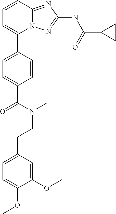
C1=CC2=NC(NC(C3CC3)=O)=NN2C(C2=CC=C(C(N(C)CCC3=CC=C(OC)C(OC)=C3)=O)C=C2)=C1
